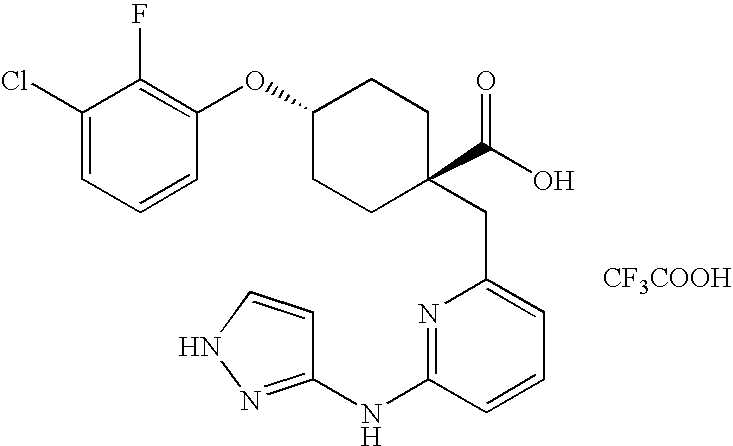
C1(Cl)=CC=CC(OC2CCC(C(O)=O)(CC3=CC=CC(NC4=NNC=C4)=N3)CC2)=C1F.[CF3COOH]
